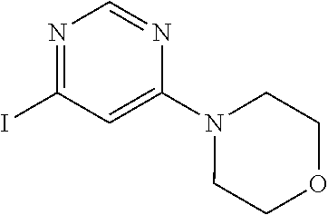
N1=C(I)C=C(N2CCOCC2)N=C1
